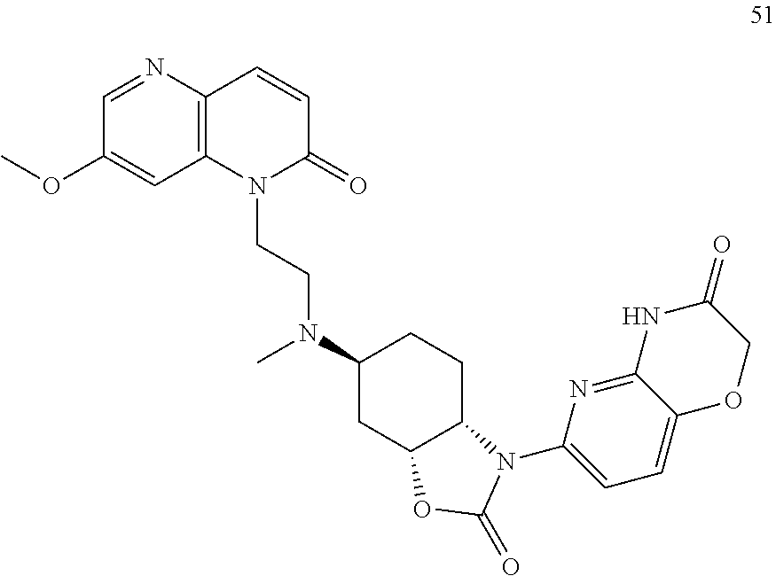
C1(OC)=CC2=C(N=C1)C=CC(=O)N2CCN(C1CC2C(CC1)N(C1=CC=C3C(=N1)NC(=O)CO3)C(=O)O2)C
